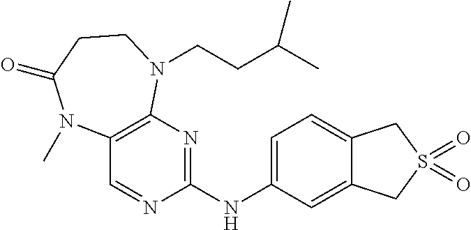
C12=CC=C(NC3=NC4=C(C=N3)N(C)C(=O)CCN4CCC(C)C)C=C1CS(=O)(=O)C2
